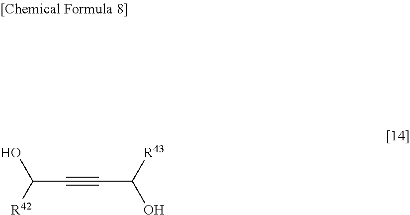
OC([R42])C#CC(O)[R43]
